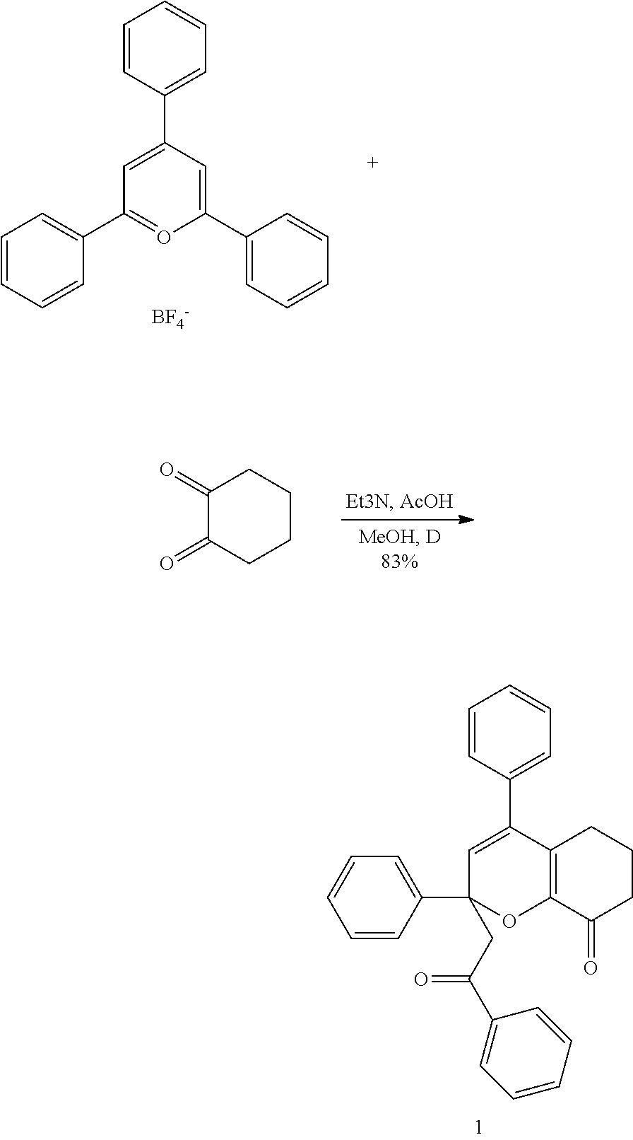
C1=C(C2=CC=CC=C2)C=C(C2=CC=CC=C2)O=C1C1=CC=CC=C1.[BF4-].C1(=O)C(=O)CCCC1.C1=C(C2=CC=CC=C2)C2=C(OC1(C1=CC=CC=C1)CC(C1=CC=CC=C1)=O)C(=O)CCC2
